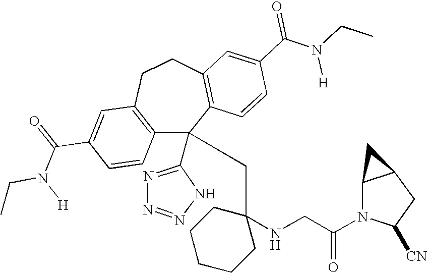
C1(C(=O)N(CC)[H])=CC2=C(C=C1)C(C1=NN=NN1)(CC1(NCC(N3C([CN])CC4C3C4)=O)CCCCC1)C1=C(CC2)C=C(C(N(CC)[H])=O)C=C1
